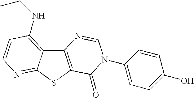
C12=C(SC3=NC=CC(NCC)=C13)C(=O)N(C1=CC=C(O)C=C1)C=N2
